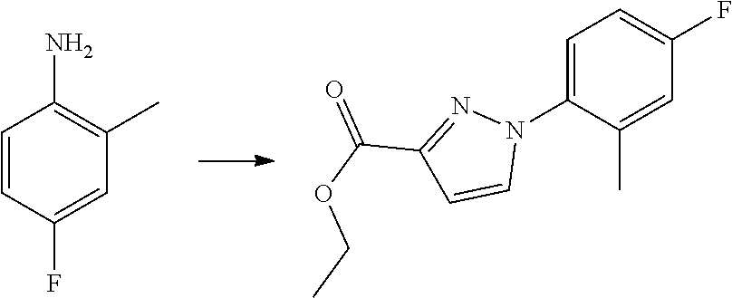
C1=CC(F)=CC(C)=C1N.O(CC)C(C1=NN(C2=CC=C(F)C=C2C)C=C1)=O
